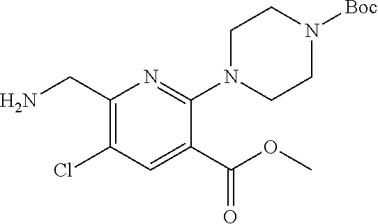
C1(CN)=C(Cl)C=C(C(OC)=O)C(N2CCN([Boc])CC2)=N1
